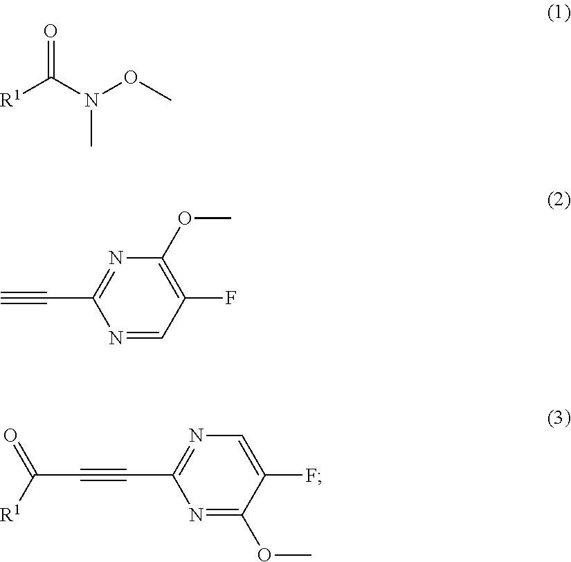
C(#C)C1=NC(OC)=C(F)C=N1.C(C#CC1=NC=C(F)C(OC)=N1)([R1])=O.CN(C([R1])=O)OC
